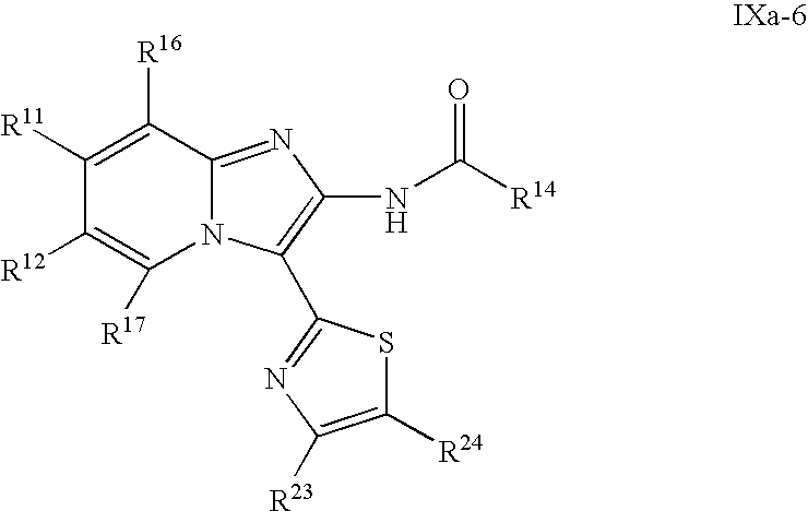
C1([R12])=C([R17])N2C(=NC(NC([R14])=O)=C2C2=NC([R23])=C([R24])S2)C([R16])=C1[R11]
